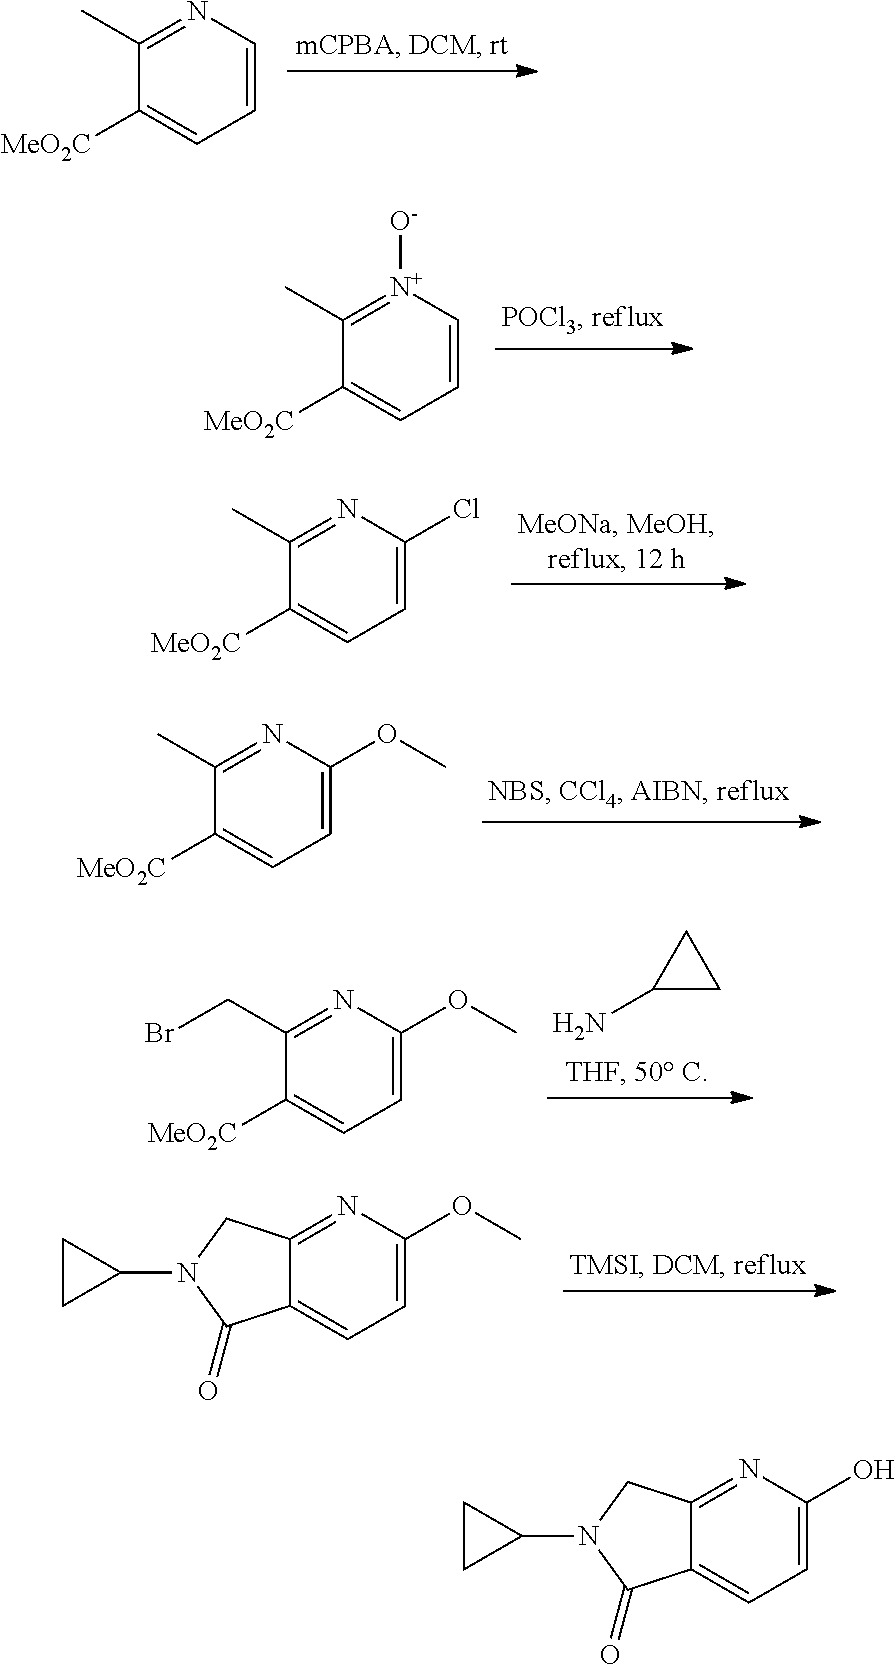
C1=CN=C(C)C([MeO2C])=C1.C1=C[N+]([O-])=C(C)C([MeO2C])=C1.C1=C(Cl)N=C(C)C([MeO2C])=C1.C1=C(OC)N=C(C)C([MeO2C])=C1.C1(N)CC1.C1=C(OC)N=C(CBr)C([MeO2C])=C1.C1=C(OC)N=C2C(=C1)C(=O)N(C1CC1)C2.C1=C(O)N=C2C(=C1)C(=O)N(C1CC1)C2
